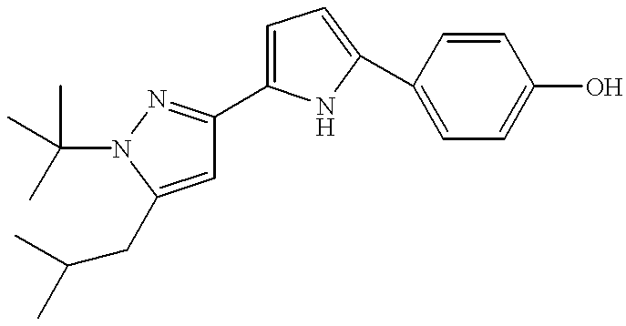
C1=CC(C2=CC=C(C3=NN(C(C)(C)C)C(CC(C)C)=C3)N2)=CC=C1O
